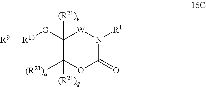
[R10]([G]C1([(R21)v])C([(R21)q])([(R21)q])OC(=O)N([R1])[W]1)[R9]
